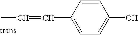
C(C1=CC=C(O)C=C1)=CC
